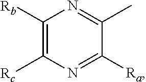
C1([Rb])=C([Rc])N=C([Ra])C(C)=N1
